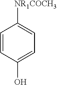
C1=CC(O)=CC=C1[NR1COCH3]
